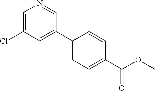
C1=C(Cl)C=C(C2=CC=C(C(OC)=O)C=C2)C=N1
